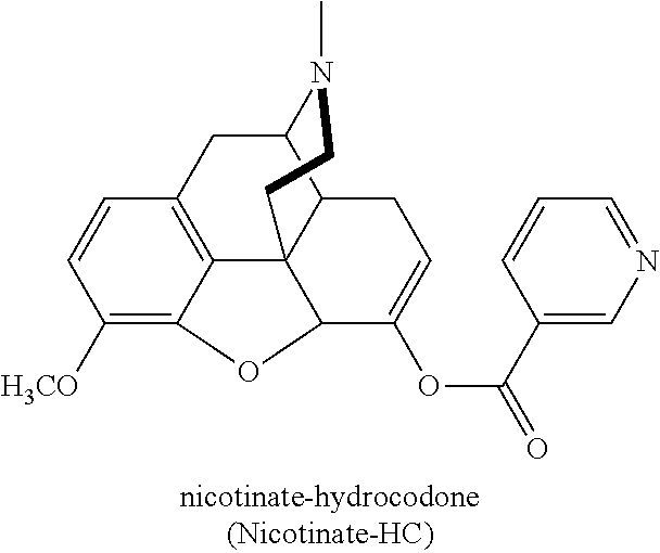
C1([H3CO])=C2C3=C(C=C1)CC1C4C3(C(C(OC(=O)C3=CN=CC=C3)=CC4)O2)CCN1C
